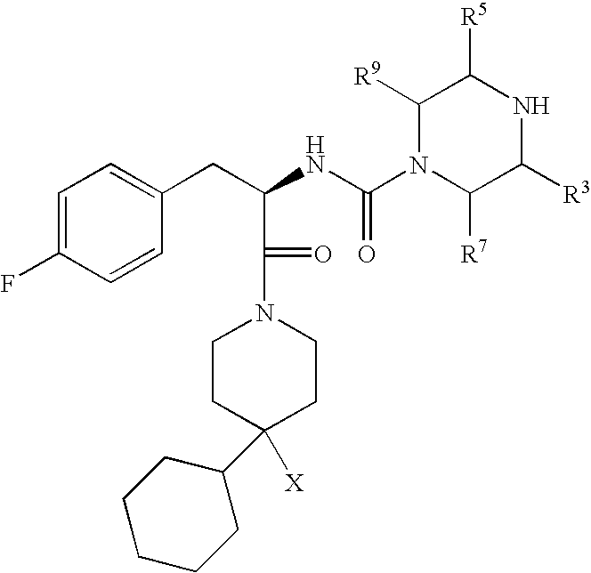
C1=C(F)C=CC(CC(NC(N2C([R7])C([R3])NC([R5])C2[R9])=O)C(N2CCC(C3CCCCC3)([X])CC2)=O)=C1
